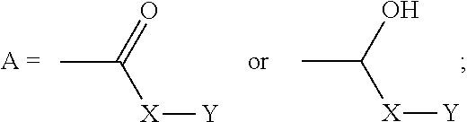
CC(=O)[X][Y].CC([X][Y])O
